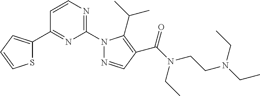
C1=CC(C2=CC=CS2)=NC(N2N=CC(C(N(CC)CCN(CC)CC)=O)=C2C(C)C)=N1
